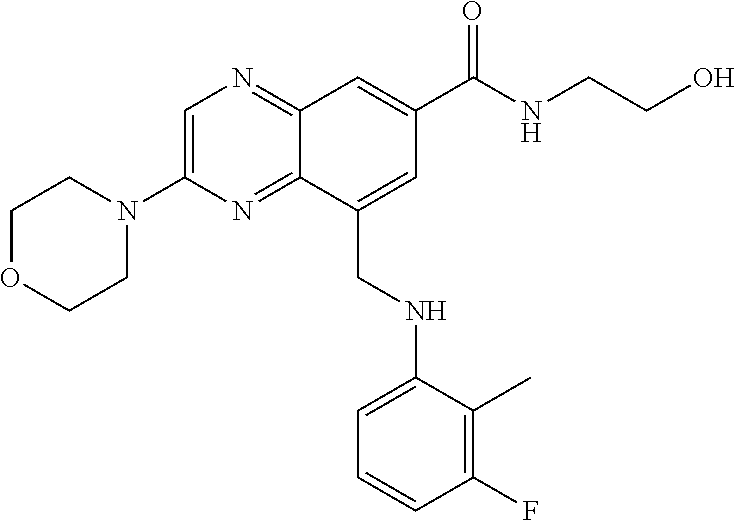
C12=NC(N3CCOCC3)=CN=C1C=C(C(NCCO)=O)C=C2CNC1=CC=CC(F)=C1C
